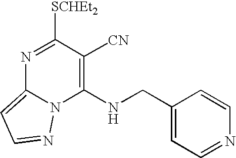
N1=C([SCHEt2])C([CN])=C(NCC2=CC=NC=C2)N2C1=CC=N2
